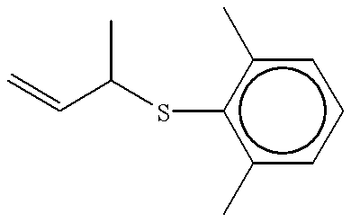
CC(C=C)Sc1c(C)cccc1C
